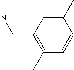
C1(C)=CC(CN)=C(C)C=C1
